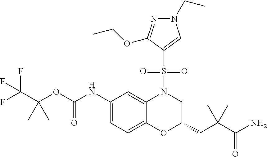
C(OC(NC1=CC=C2C(=C1)N(S(=O)(=O)C1=CN(CC)N=C1OCC)CC(CC(C(N)=O)(C)C)O2)=O)(C(F)(F)F)(C)C
